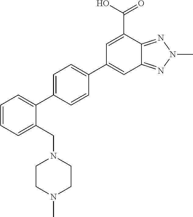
C1=C(C(O)=O)C2=NN(C)N=C2C=C1C1=CC=C(C2=CC=CC=C2CN2CCN(C)CC2)C=C1
